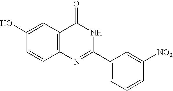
C1=CC([NO2])=CC(C2=NC3=C(C(=O)N2)C=C(O)C=C3)=C1
